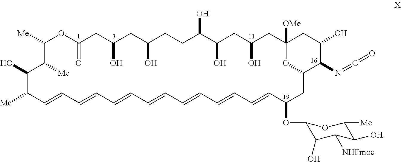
C1([Me])OC(=O)CC(O)CC(O)CCC(O)C(O)CC(O)CC2([OMe])CC(O)C(N=C=O)C(O2)CC(OC2C(O)C([NHFmoc])C([OH])C([Me])O2)C=CC=CC=CC=CC=CC=CC=CC([Me])C(O)C1[Me]
